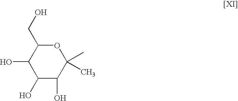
C1(O)C(O)C(C)(C)OC(CO)C1O
